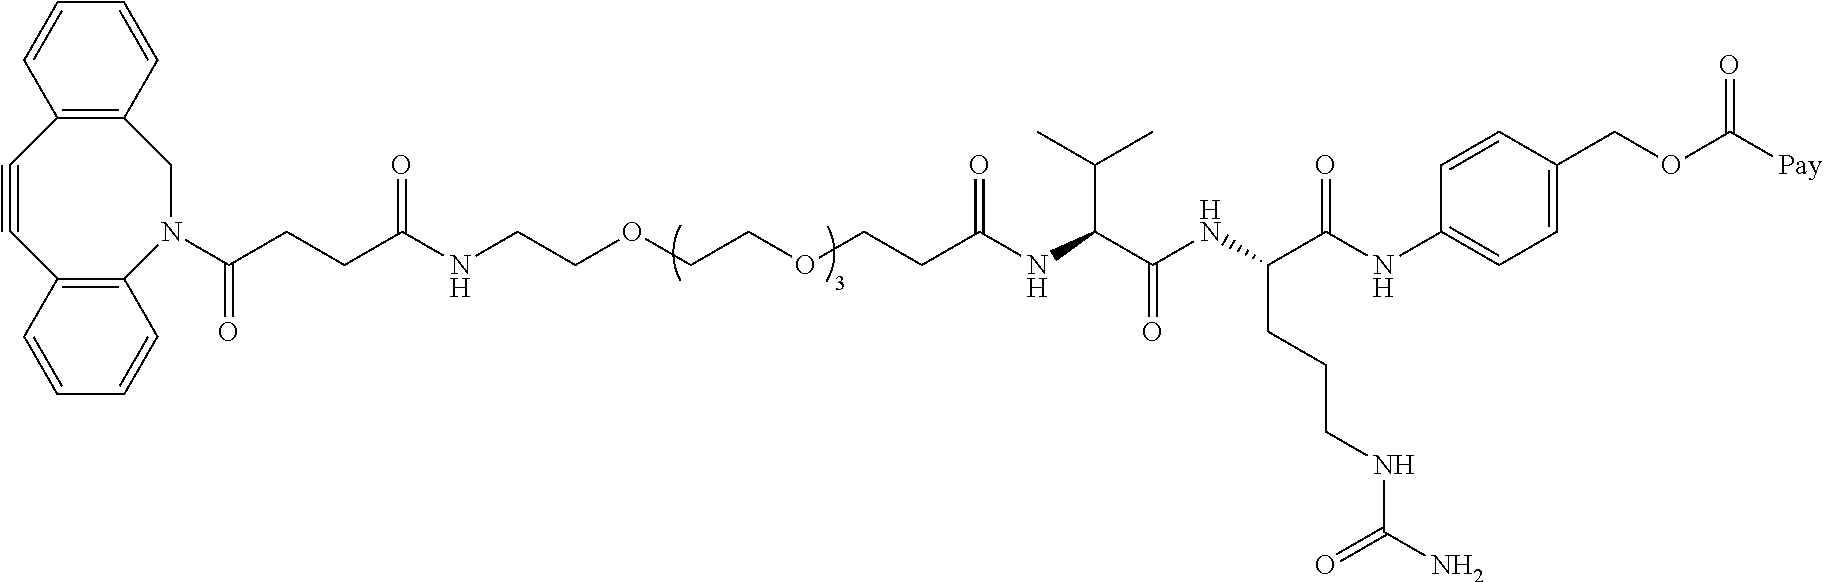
C12=C(N(C(=O)CCC(NCCOCCOCCC(NC(C(NC(C(NC3=CC=C(COC([Pay])=O)C=C3)=O)CCCNC(N)=O)=O)C(C)C)=O)=O)CC3=C(C#C1)C=CC=C3)C=CC=C2
